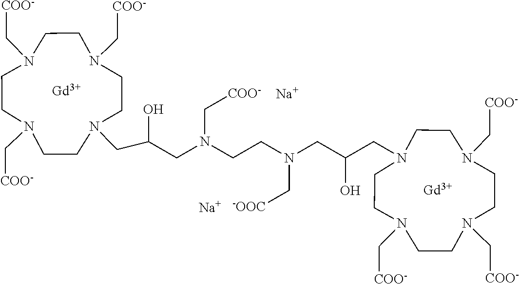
N1(C[COO-])CCN(C[COO-])CCN(C[COO-])CCN(CC(O)CN(C[COO-])CCN(CC(CN2CCN(C[COO-])CCN(C[COO-])CCN(C[COO-])CC2)O)C[-OOC])CC1.[Gd].[Gd].[Na].[Na]
